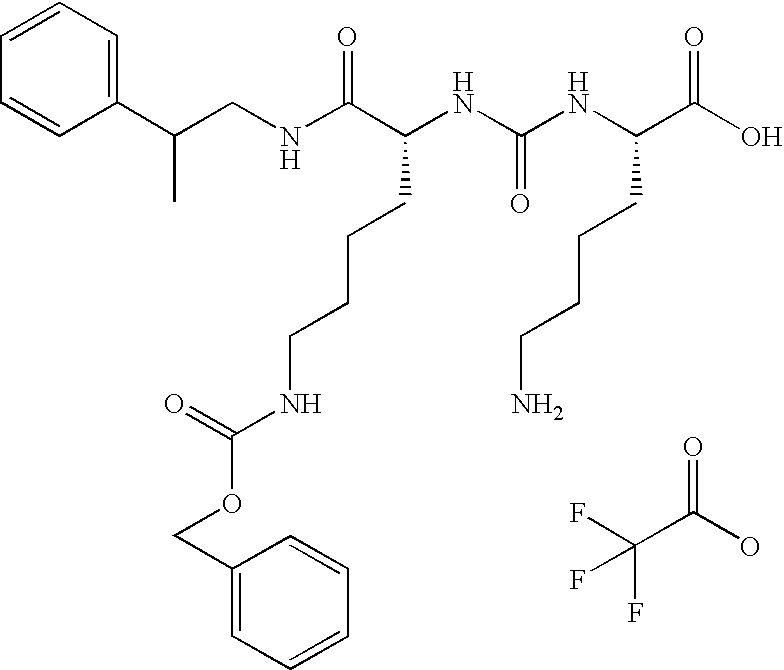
N(C(C(NC(NC(C(O)=O)CCCCN)=O)CCCCNC(OCC1=CC=CC=C1)=O)=O)CC(C1=CC=CC=C1)C.FC(C(O)=O)(F)F
